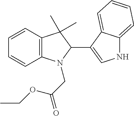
C1=CC2=C(C=C1)N(CC(OCC)=O)C(C1=CNC3=CC=CC=C13)C2(C)C
